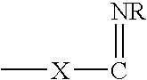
[X](C=[NR])C
